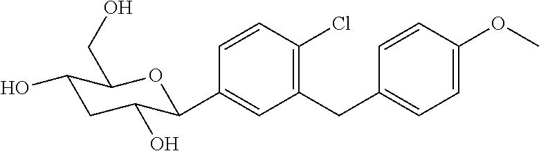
C1(CC2=CC=C(OC)C=C2)=C(Cl)C=CC(C2C(O)CC(O)C(CO)O2)=C1
